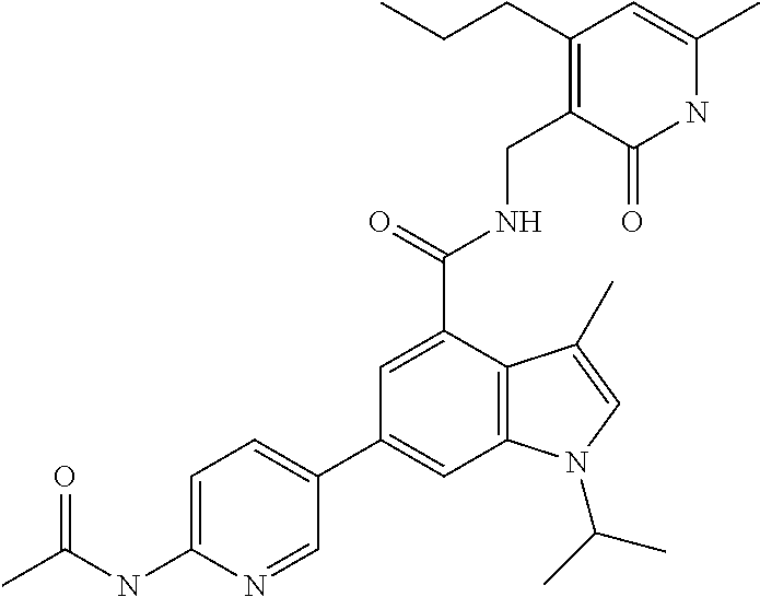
N1C(C)=CC(CCC)=C(CNC(C2=CC(C3=CC=C(NC(C)=O)N=C3)=CC3=C2C(C)=CN3C(C)C)=O)C1=O
